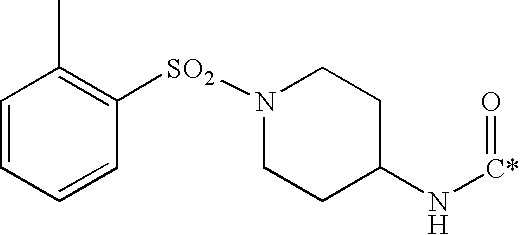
C1=CC=CC([SO2]N2CCC(N[C*]=O)CC2)=C1C
